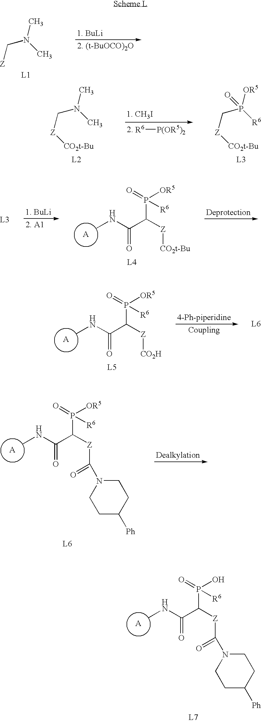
[Z]CN(C)C.CNC(C([Z]C(N1CCC([Ph])CC1)=O)P(O)([R6])=O)=O.CNC(C([Z]C(N1CCC([Ph])CC1)=O)P([OR5])([R6])=O)=O.[Z](CN(C)C)[CO2t-Bu].[R6][P(OR5)2].[Z](CP([OR5])([R6])=O)[CO2t-Bu].CNC(C([Z][CO2t-Bu])P([OR5])([R6])=O)=O.CNC(C([Z][CO2H])P([OR5])([R6])=O)=O
